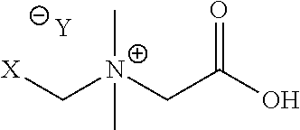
[X]C[N+](CC(O)=O)(C)C.[Y]
